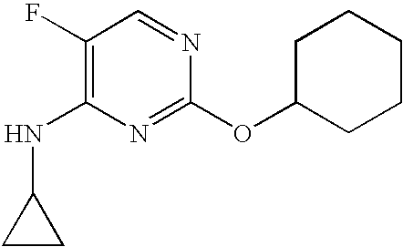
C1C(OC2=NC(NC3CC3)=C(F)C=N2)CCCC1
